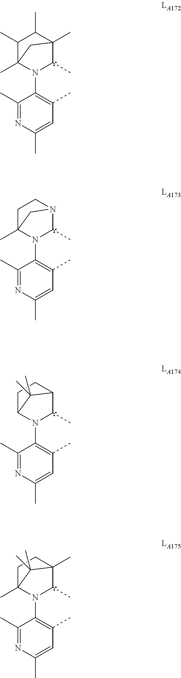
C1(C)=NC(C)=CC(C)=C1N1C(C)C2(C)C(C)C(C)C1(C)C2.C1(C)=NC(C)=CC(C)=C1N1C(C)N2CCC1(C)C2.C1(C)=NC(C)=CC(C)=C1N1C(C)C2CCC1C2(C)C.C1(C)=NC(C)=CC(C)=C1N1C(C)C2(C)CCC1(C)C2(C)C
